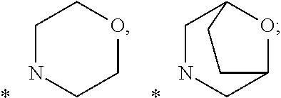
C1NCCOC1.*.C1NCC2OC1CC2.*
